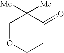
C1OCCC(=O)C1([Me])[Me]
